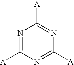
C1([A])=NC([A])=NC([A])=N1
